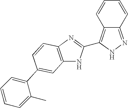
C12=NNC(C3=NC4=C(N3)C=C(C3=CC=CC=C3C)C=C4)=C1C=CC=C2
